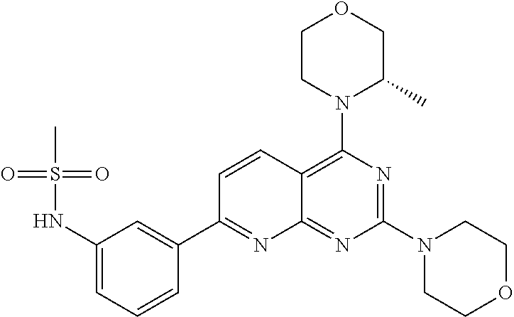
C1(NS(C)(=O)=O)=CC=CC(C2=NC3=NC(N4CCOCC4)=NC(N4C(C)COCC4)=C3C=C2)=C1
